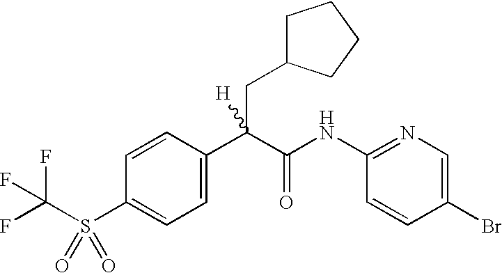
C1=C(C(C(NC2=NC=C(Br)C=C2)=O)(CC2CCCC2)[H])C=CC(S(=O)(=O)C(F)(F)F)=C1
